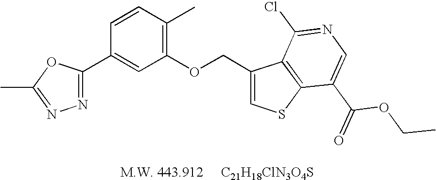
C1(C2=CC(OCC3=CSC4=C3C(Cl)=NC=C4C(=O)OCC)=C(C)C=C2)=NN=C(C)O1
